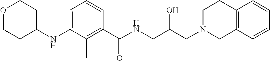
C1(NC2CCOCC2)=CC=CC(C(NCC(CN2CC3=C(CC2)C=CC=C3)O)=O)=C1C
